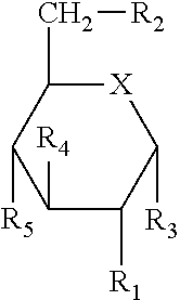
[X]1C(C[R2])C([R5])C([R4])C([R1])C1[R3]
